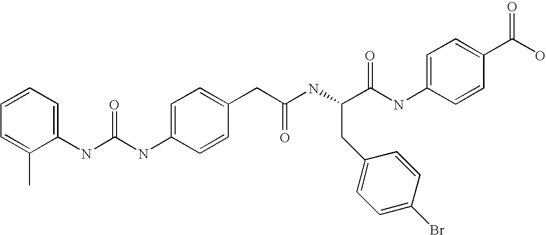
C1=C(CC(NC(C(NC2=CC=C(C(O)=O)C=C2)=O)CC2=CC=C(Br)C=C2)=O)C=CC(NC(NC2=CC=CC=C2C)=O)=C1
